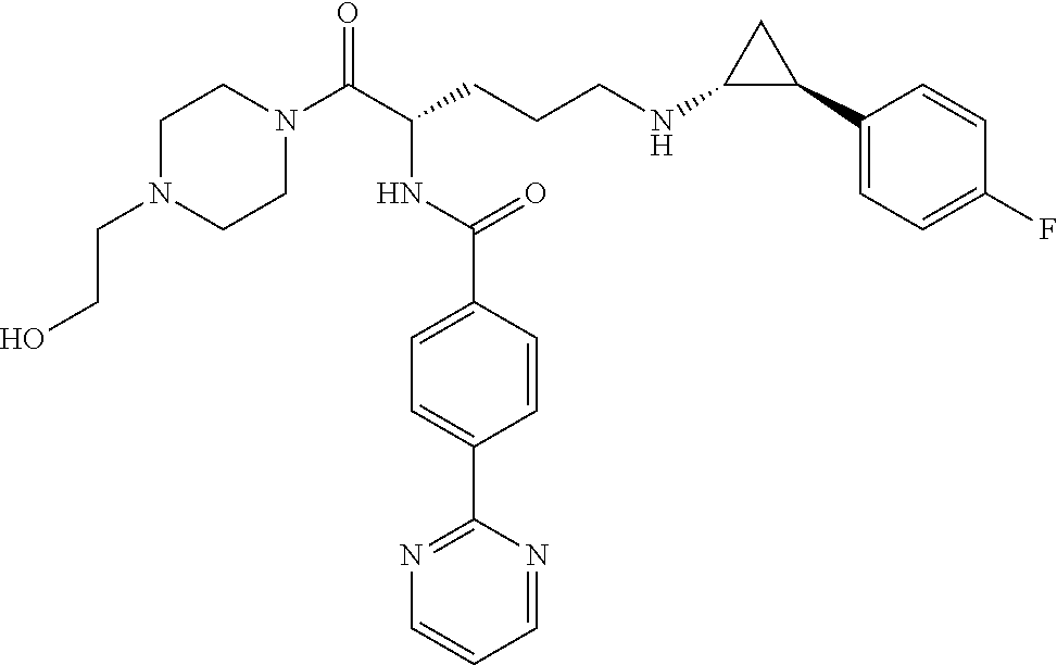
C1N(CCO)CCN(C(C(CCCNC2C(C3=CC=C(F)C=C3)C2)NC(C2=CC=C(C3=NC=CC=N3)C=C2)=O)=O)C1
